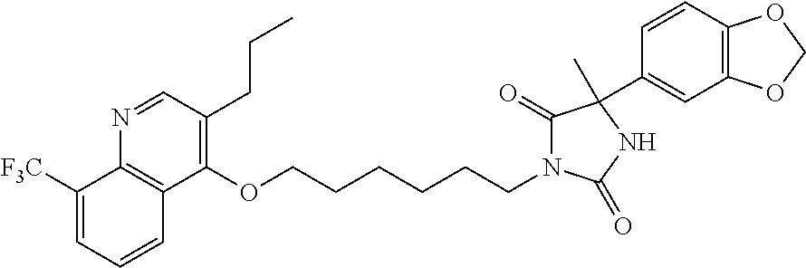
C1([F3C])=CC=CC2=C1N=CC(CCC)=C2OCCCCCCN1C(=O)C(C2=CC3=C(C=C2)OCO3)(C)NC1=O
